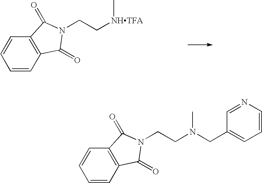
C1=CC2=C(C=C1)C(=O)N(CC[NHTFA]C)C2=O.C1=CC2=C(C=C1)C(=O)N(CCN(CC1=CC=CN=C1)C)C2=O
